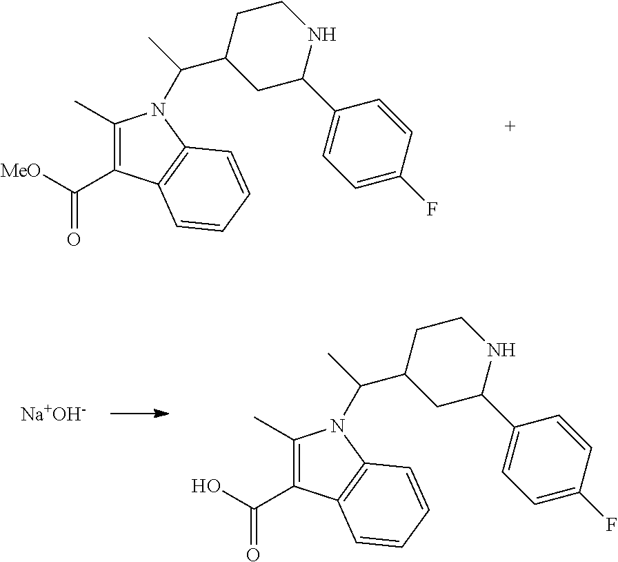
C1(C)=C(C([MeO])=O)C2=C(N1C(C)C1CC(C3=CC=C(F)C=C3)NCC1)C=CC=C2.[Na+OH-].C1(C)=C(C(O)=O)C2=C(N1C(C)C1CC(C3=CC=C(F)C=C3)NCC1)C=CC=C2
